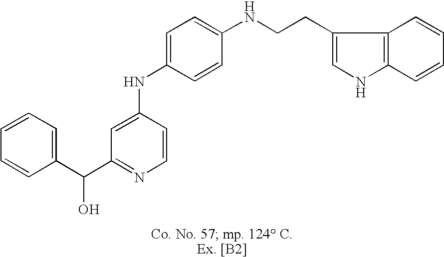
C1=C(NC2=CC=C(NCCC3=CNC4=C3C=CC=C4)C=C2)C=CN=C1C(C1=CC=CC=C1)O
